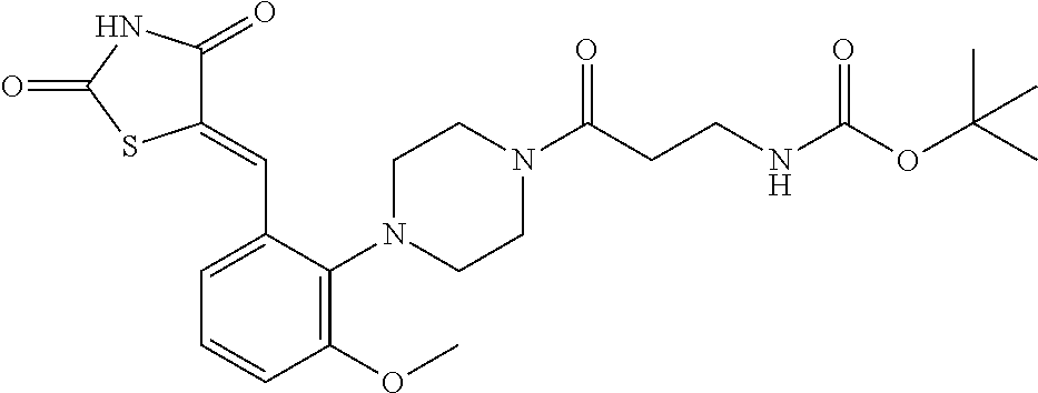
C1(OC)=C(N2CCN(C(CCNC(OC(C)(C)C)=O)=O)CC2)C(C=C2C(=O)NC(=O)S2)=CC=C1
